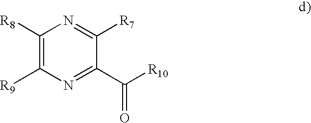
C1([R8])=C([R9])N=C(C([R10])=O)C([R7])=N1
